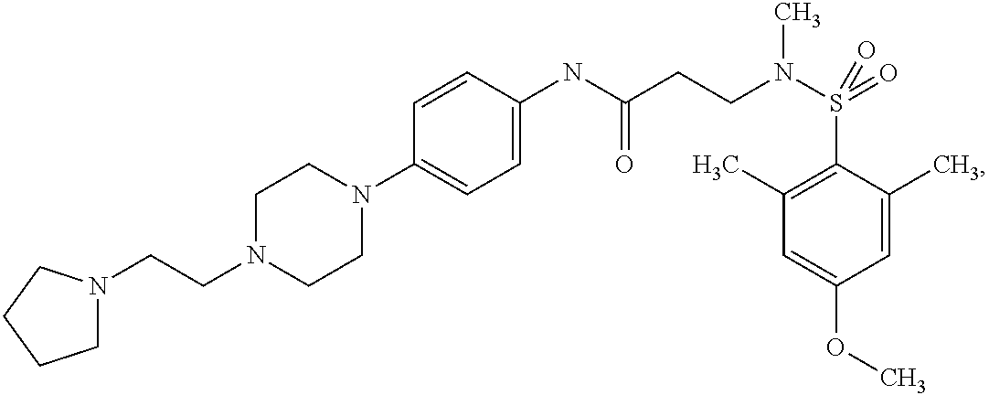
C1(NC(CCN(S(C2=C(C)C=C(OC)C=C2C)(=O)=O)C)=O)=CC=C(N2CCN(CCN3CCCC3)CC2)C=C1
